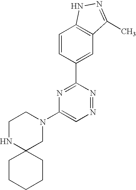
C1=CC(C2=NC(N3CCNC4(C3)CCCCC4)=CN=N2)=CC2=C1NN=C2C
